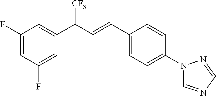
C1(F)=CC(C(C=CC2=CC=C(N3C=NC=N3)C=C2)[CF3])=CC(F)=C1
